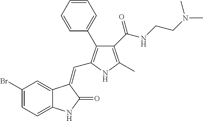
C1(Br)=CC=C2C(=C1)C(=CC1=C(C3=CC=CC=C3)C(C(NCCN(C)C)=O)=C(C)N1)C(=O)N2
